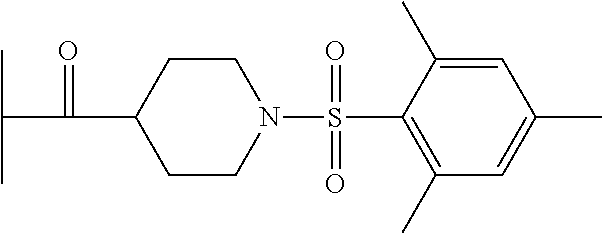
C1=C(C)C(S(N2CCC(C(=O)C(C)C)CC2)(=O)=O)=C(C)C=C1C
